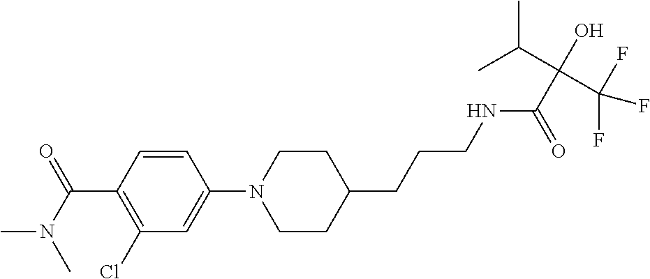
C1=CC(C(N(C)C)=O)=C(Cl)C=C1N1CCC(CCCNC(C(O)(C(C)C)C(F)(F)F)=O)CC1
